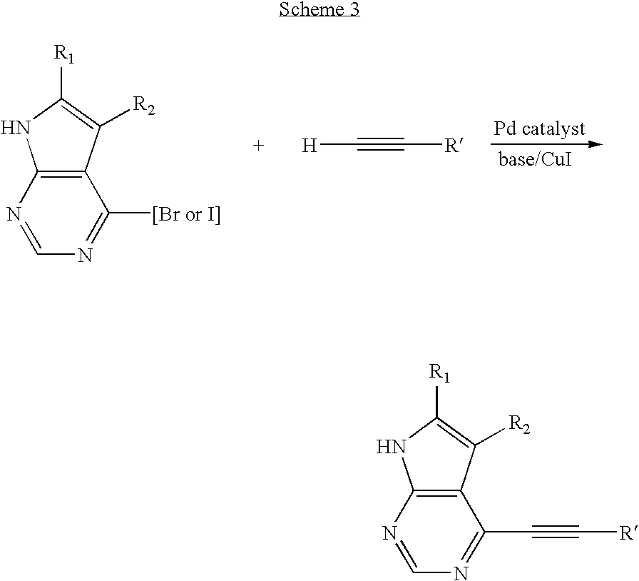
C12=C(C([R2])=C([R1])N1)C([[Br or I]])=NC=N2.[H]C#C[R].C12=C(C([R2])=C([R1])N1)C(C#C[R])=NC=N2
